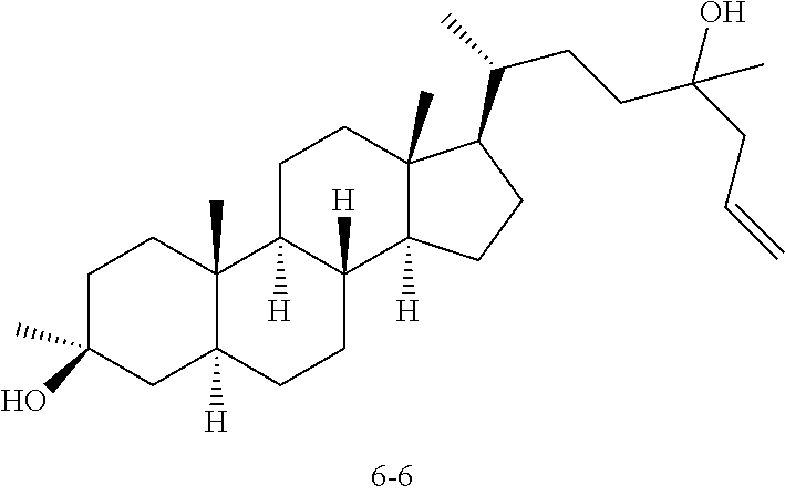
C1C(C)(O)CC2([H])C(C)(C1)C1([H])C([H])(CC2)C2([H])C(C)(CC1)C(C(CCC(O)(CC=C)C)C)CC2
